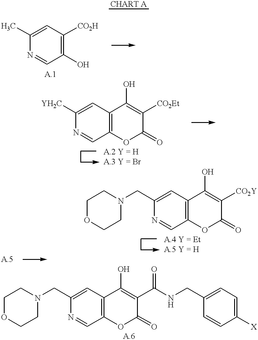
C1(C)=CC([CO2H])=C(O)C=N1.C12=C(OC(=O)C([CO2Et])=C1O)C=NC([YH2C])=C2.C12=C(OC(=O)C([CO2Y])=C1O)C=NC(CN1CCOCC1)=C2.C1(CNC(C2=C(O)C3=C(OC2=O)C=NC(CN2CCOCC2)=C3)=O)=CC=C([X])C=C1
